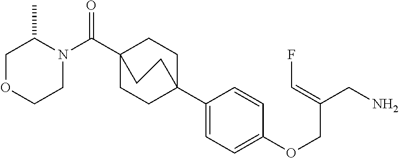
C1(C23CCC(C(N4C(C)COCC4)=O)(CC2)CC3)=CC=C(OCC(CN)=CF)C=C1
